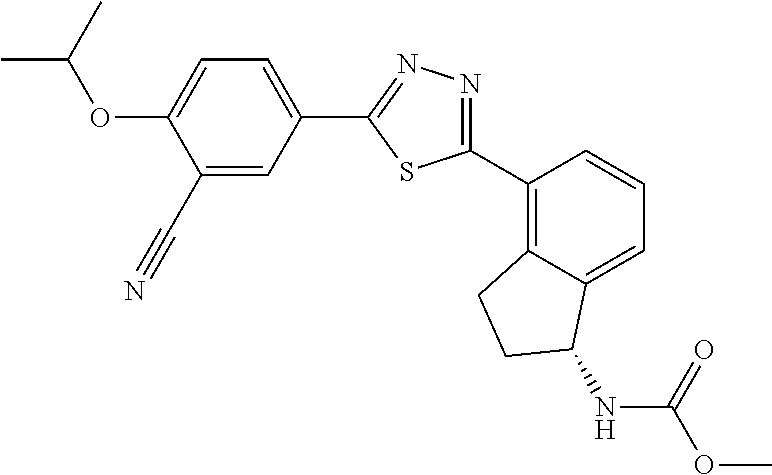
C1(C#N)=CC(C2=NN=C(C3=C4C(=CC=C3)C(NC(OC)=O)CC4)S2)=CC=C1OC(C)C
